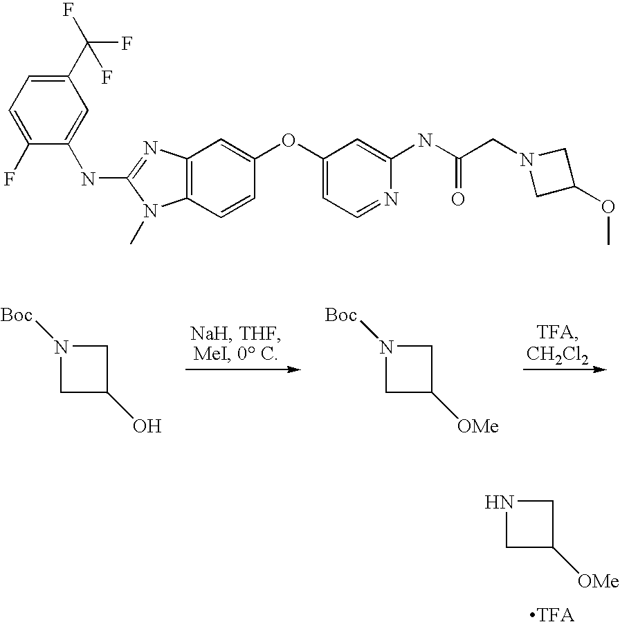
N1CC([OMe])C1.[TFA].N1([Boc])CC(O)C1.N1([Boc])CC([OMe])C1.C12=C(C=CC(OC3=CC=NC(NC(CN4CC(OC)C4)=O)=C3)=C1)N(C)C(NC1=CC(C(F)(F)F)=CC=C1F)=N2
